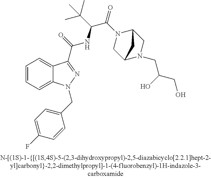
C1=CC=C2C(=C1)C(C(=O)NC(C(=O)N1CC3N(CC(CO)O)CC1C3)C(C)(C)C)=NN2CC1=CC=C(F)C=C1
